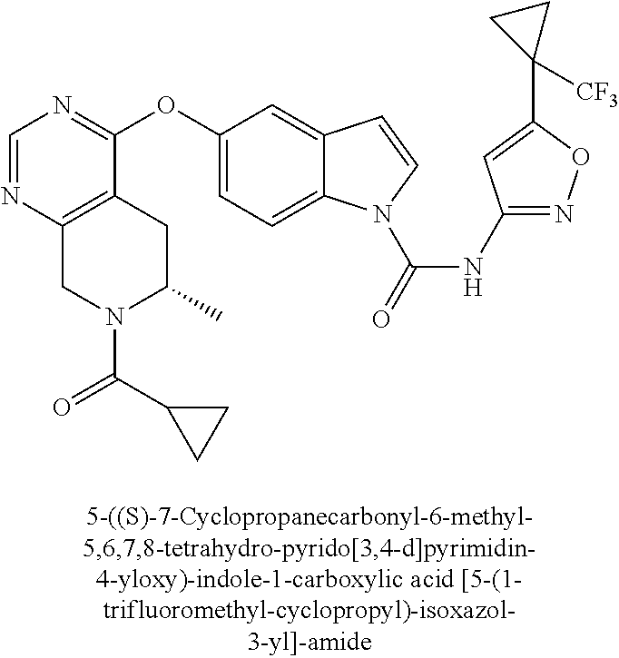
C1(OC2=CC=C3C(=C2)C=CN3C(=O)NC2=NOC(C3([CF3])CC3)=C2)=NC=NC2=C1CC(C)N(C(C1CC1)=O)C2
